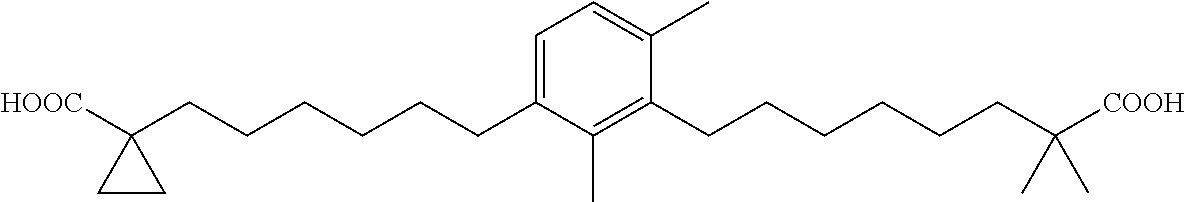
C1=C(CCCCCCC2([HOOC])CC2)C(C)=C(CCCCCCC([COOH])(C)C)C(C)=C1
